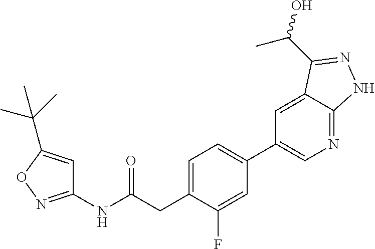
C1=C(CC(NC2=NOC(C(C)(C)C)=C2)=O)C(F)=CC(C2=CN=C3C(=C2)C(C(O)C)=NN3)=C1
